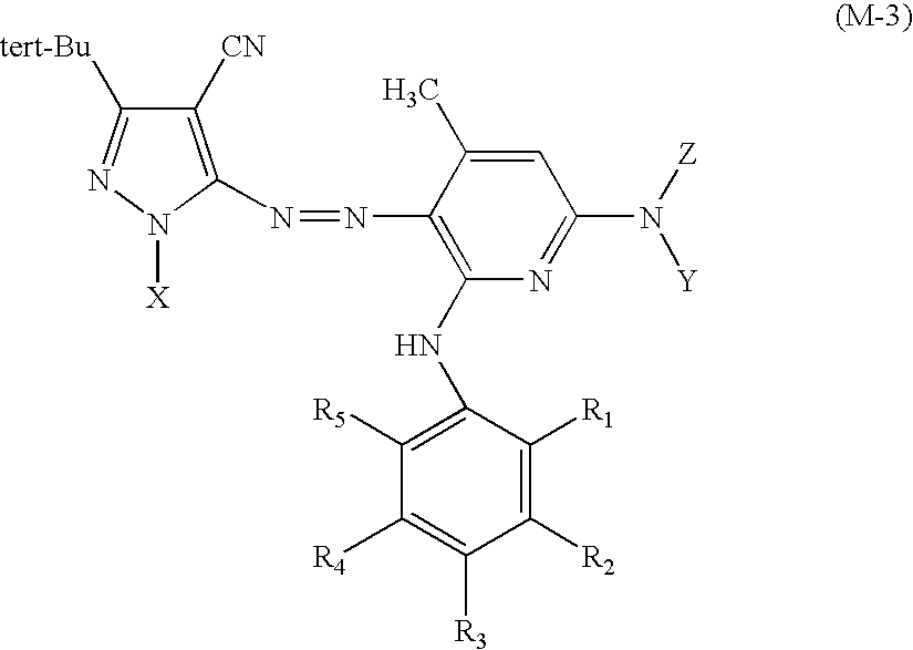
C1=C(C)C(N=NC2=C([CN])C([tert-Bu])=NN2[X])=C(NC2=C([R5])C([R4])=C([R3])C([R2])=C2[R1])N=C1N([Z])[Y]
